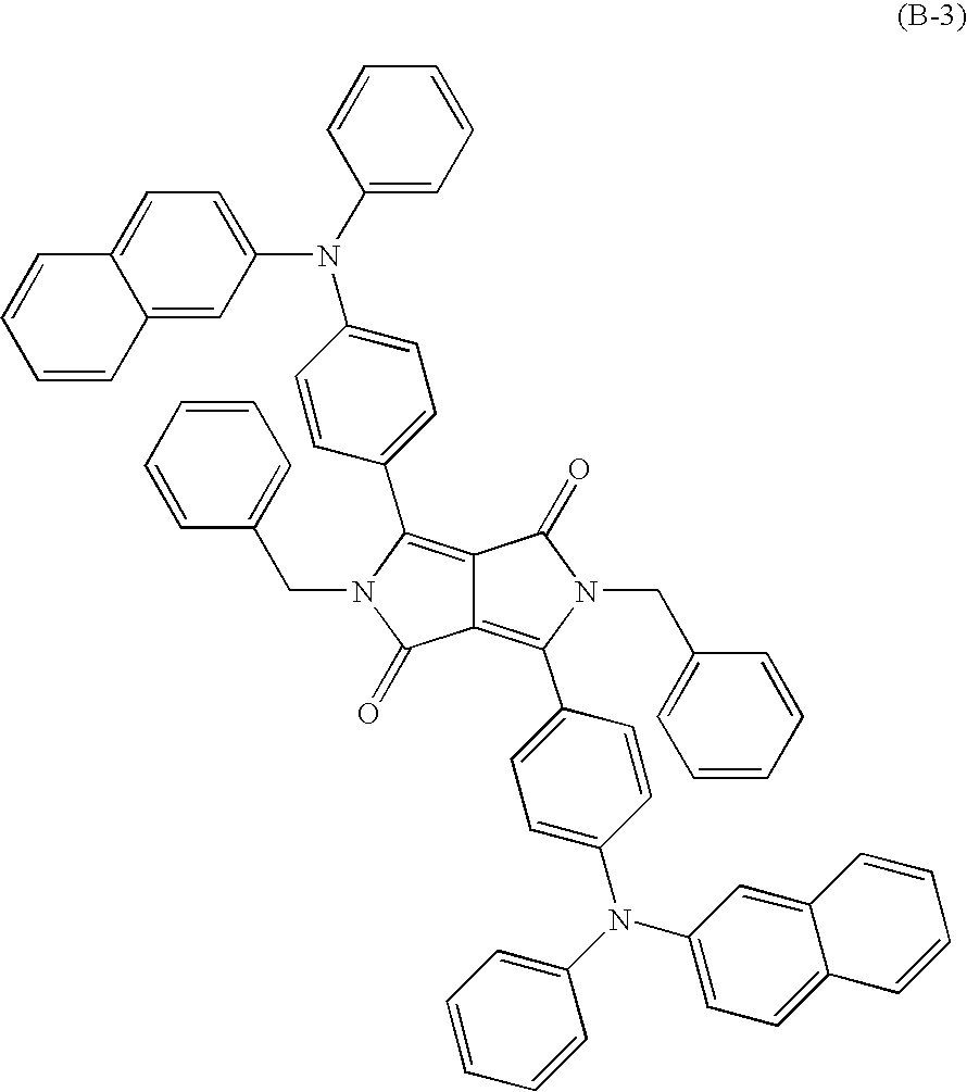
C12=C(C3=CC=C(N(C4=CC=CC=C4)C4=CC=C5C(=C4)C=CC=C5)C=C3)N(CC3=CC=CC=C3)C(=O)C1=C(C1=CC=C(N(C3=CC=CC=C3)C3=CC=C4C(=C3)C=CC=C4)C=C1)N(CC1=CC=CC=C1)C2=O
